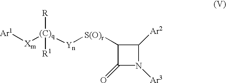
[Ar1][Xm][(C)q]([Yn][S(O)r]C1C(=O)N([Ar3])C1[Ar2])([R])[R1]
